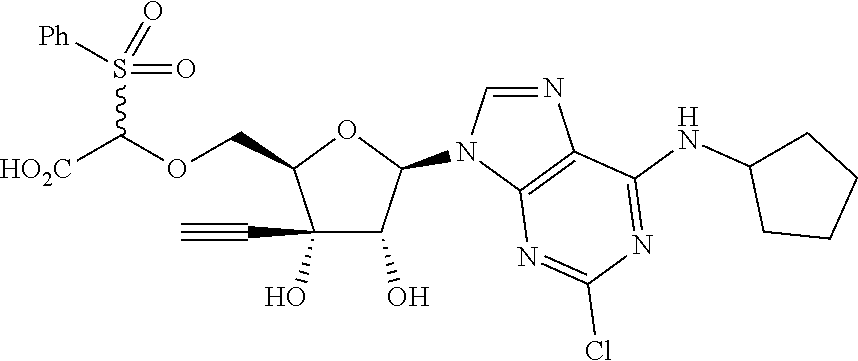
C1(O)(C#C)C(O)C(N2C=NC3=C2N=C(Cl)N=C3NC2CCCC2)OC1COC([HO2C])S(=O)(=O)[Ph]
